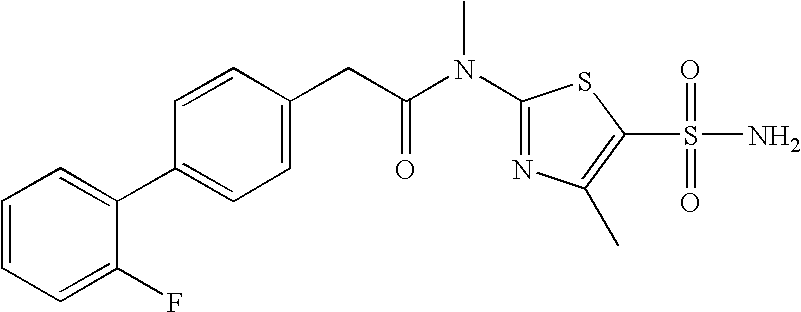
C1=CC=C(C2=CC=C(CC(N(C3=NC(C)=C(S(=O)(N)=O)S3)C)=O)C=C2)C(F)=C1
